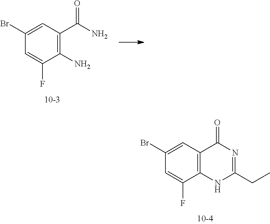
C12=C(C=C(Br)C=C1F)C(=O)N=C(CC)N2.C1(N)=C(C(N)=O)C=C(Br)C=C1F
